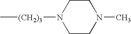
C1N([(CH2)3]C)CCN(C)C1
